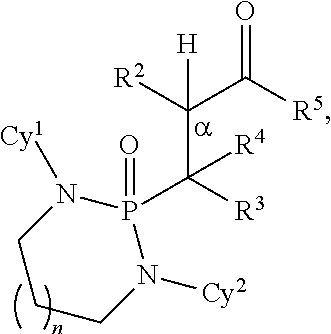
C(C([R3])([R4])P1(=O)N([Cy1])CCCN1[Cy2])(C([R5])=O)([R2])[H]
